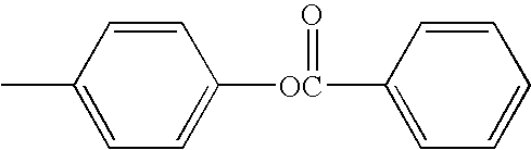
C1=CC(C)=CC=C1[OC](C1=CC=CC=C1)=O
